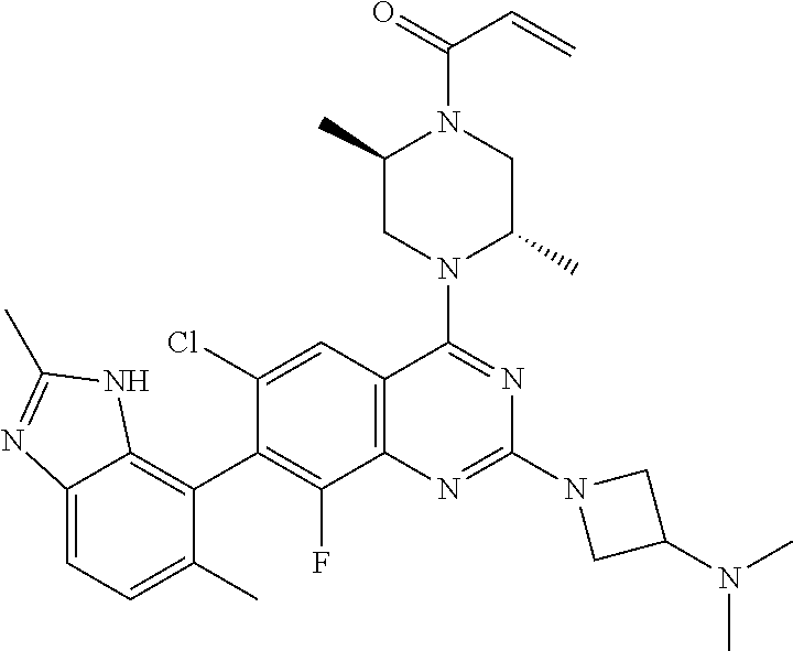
C12=CC=C(C)C(C3=C(F)C4=C(C=C3Cl)C(N3C(C)CN(C(=O)C=C)C(C)C3)=NC(N3CC(N(C)C)C3)=N4)=C1NC(C)=N2
